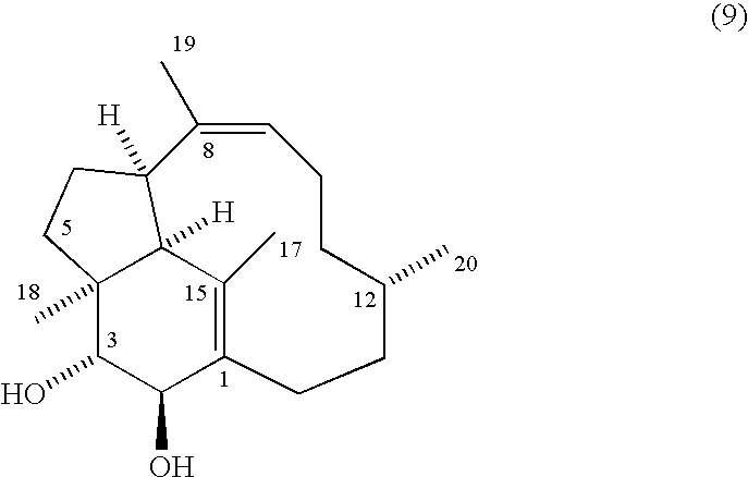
C1(C)=CCCC(C)CCC2=C(C)C3([H])C(C)(C(O)C2O)CCC13[H]
